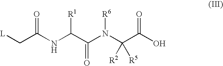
[L]CC(NC(C(N(C(C(O)=O)([R2])[R5])[R6])=O)[R1])=O
